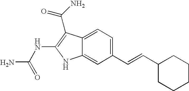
C1(C=CC2CCCCC2)=CC=C2C(=C1)NC(NC(N)=O)=C2C(=O)N
